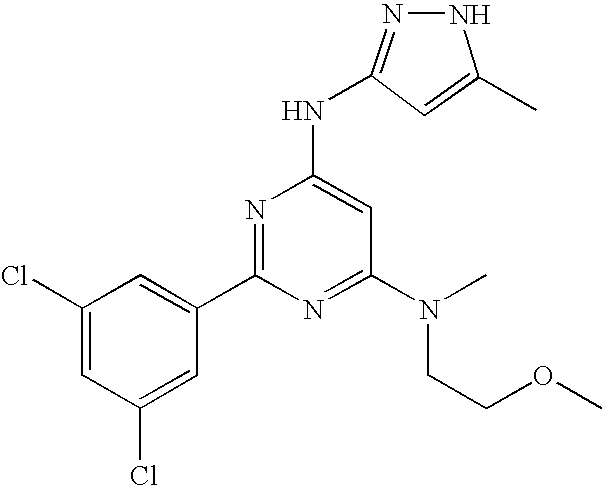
C1(Cl)=CC(Cl)=CC(C2=NC(NC3=NNC(C)=C3)=CC(N(CCOC)C)=N2)=C1
